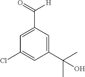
C1(Cl)=CC(C(C)(C)O)=CC(C(=O)[H])=C1
